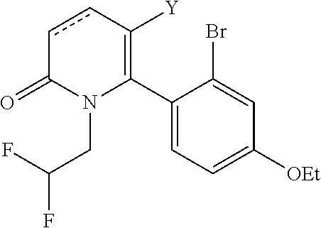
C1(C2=C([Y])ccC(=O)N2CC(F)F)=CC=C([OEt])C=C1Br
